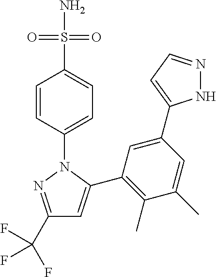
C1(C(F)(F)F)=NN(C2=CC=C(S(N)(=O)=O)C=C2)C(C2=C(C)C(C)=CC(C3=CC=NN3)=C2)=C1
